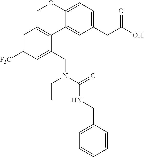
C1(CC([OH])=O)=CC=C(OC)C(C2=CC=C([F3C])C=C2CN(C(=O)NCC2=CC=CC=C2)CC)=C1
